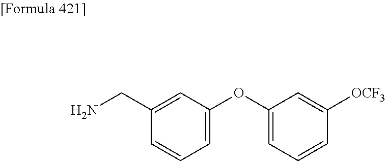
C1=C(OC2=CC=CC([OCF3])=C2)C=C(CN)C=C1
